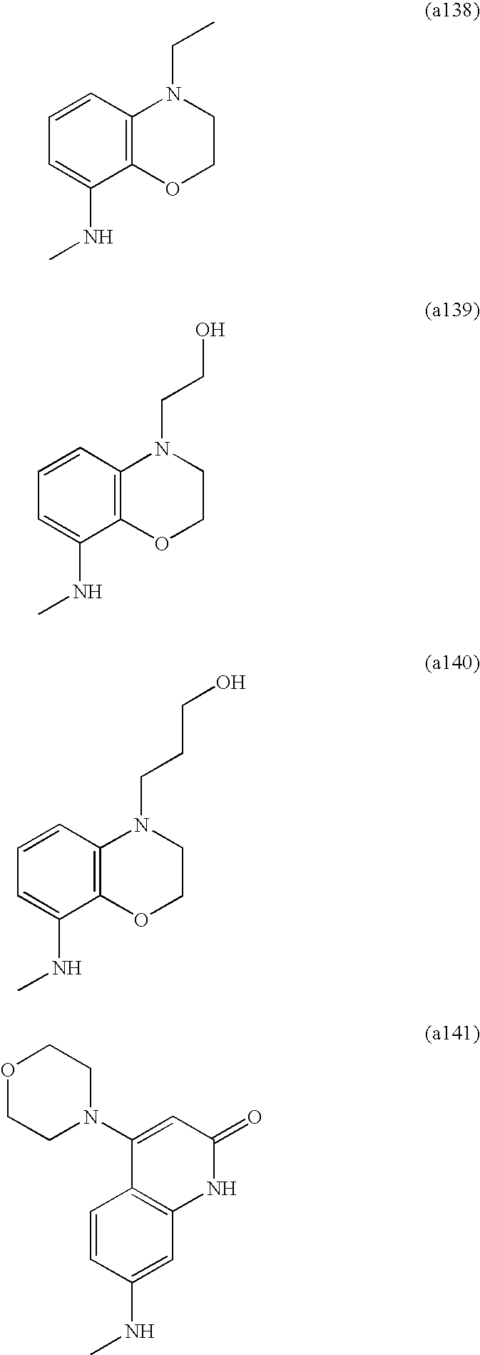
C1=CC2=C(C(NC)=C1)OCCN2CC.C1=CC2=C(C(NC)=C1)OCCN2CCO.C1=CC2=C(C(NC)=C1)OCCN2CCCO.C1=CC(NC)=CC2=C1C(N1CCOCC1)=CC(=O)N2
